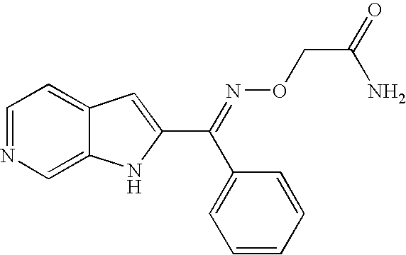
C1=NC=C2C(=C1)C=C(C(C1=CC=CC=C1)=NOCC(=O)N)N2
